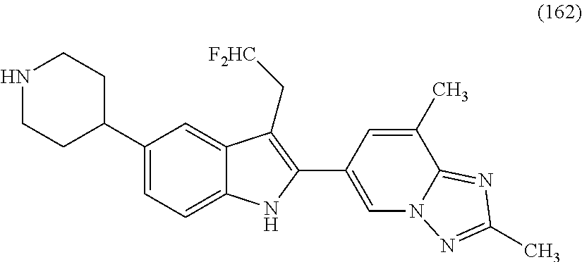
C1(C2CCNCC2)=CC=C2C(=C1)C(C[F2HC])=C(C1=CN3C(=NC(C)=N3)C(C)=C1)N2
